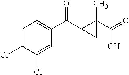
C1=C(Cl)C(Cl)=CC(C(C2C(C(O)=O)(C)C2)=O)=C1
